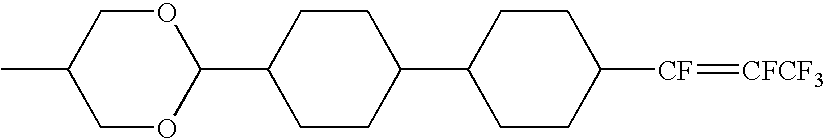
C1(C2CCC(C3OCC(C)CO3)CC2)CCC([CF]=[CFCF3])CC1
